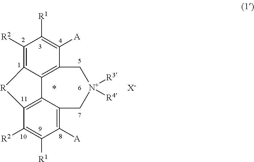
C1([R2])=C2C3=C(C([A])=C1[R1])C[N+]([R3])([R4])CC1=C([A])C([R1])=C([R2])C(=C31)[R]2.[X-]
